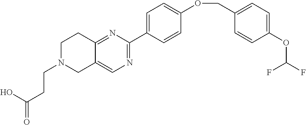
OC(=O)CCN1CC2=CN=C(C3=CC=C(OCC4=CC=C(OC(F)F)C=C4)C=C3)N=C2CC1
